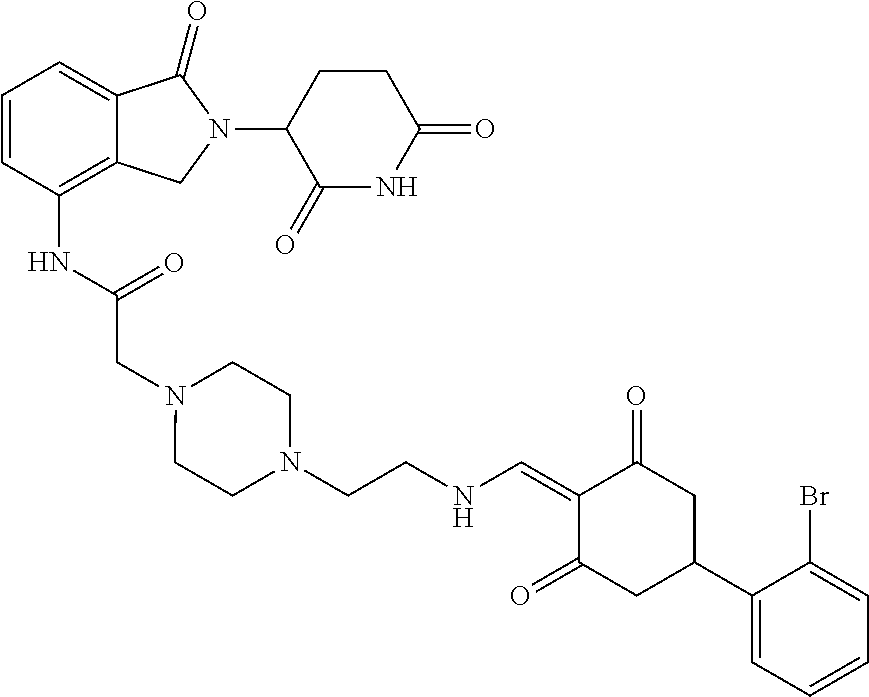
C12=C(NC(CN3CCN(CCNC=C4C(=O)CC(C5=CC=CC=C5Br)CC4=O)CC3)=O)C=CC=C1C(=O)N(C1C(=O)NC(=O)CC1)C2
